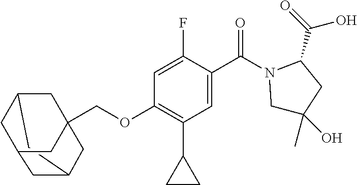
C12CC3CC(C1)CC(COC1=C(C4CC4)C=C(C(N4CC(O)(C)CC4C(=O)O)=O)C(F)=C1)(C2)C3
